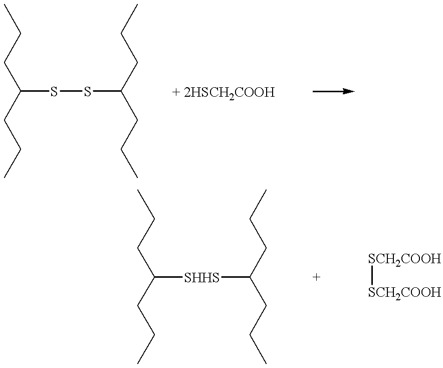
CCCC(CCC)SSC(CCC)CCC.CCCC(CCC)[SHHS]C(CCC)CCC.[SCH2COOH][SCH2COOH]
